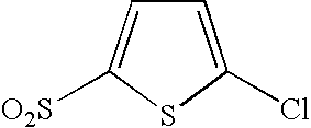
[O2S]C1=CC=C(Cl)S1
